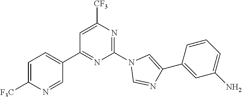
C1(C2=CC=C([F3C])N=C2)=NC(N2C=NC(C3=CC(N)=CC=C3)=C2)=NC([CF3])=C1
